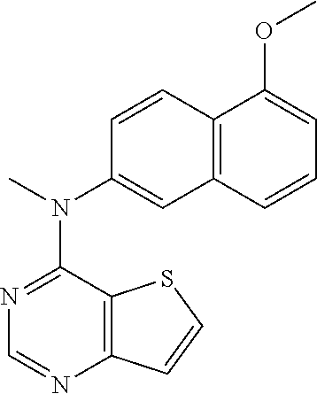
CN(C1=CC2=C(C=C1)C(OC)=CC=C2)C1=NC=NC2=C1SC=C2
